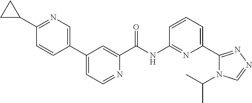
C1(C2CC2)=NC=C(C2=CC=NC(C(NC3=NC(C4=NN=CN4C(C)C)=CC=C3)=O)=C2)C=C1
